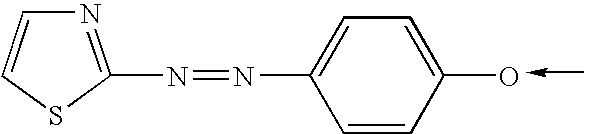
N1=C(N=NC2=CC=C(O)C=C2)SC=C1
